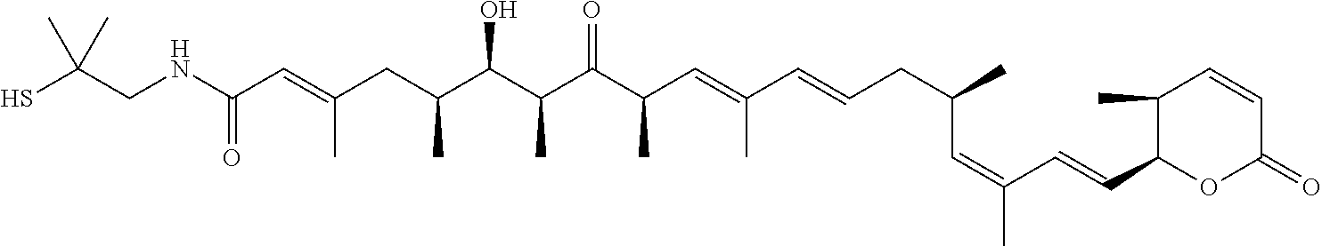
N(C(C=C(CC(C(C(C(C(C=C(C=CCC(C)C=C(C)C=CC1OC(=O)C=CC1C)C)C)=O)C)O)C)C)=O)CC(S)(C)C
